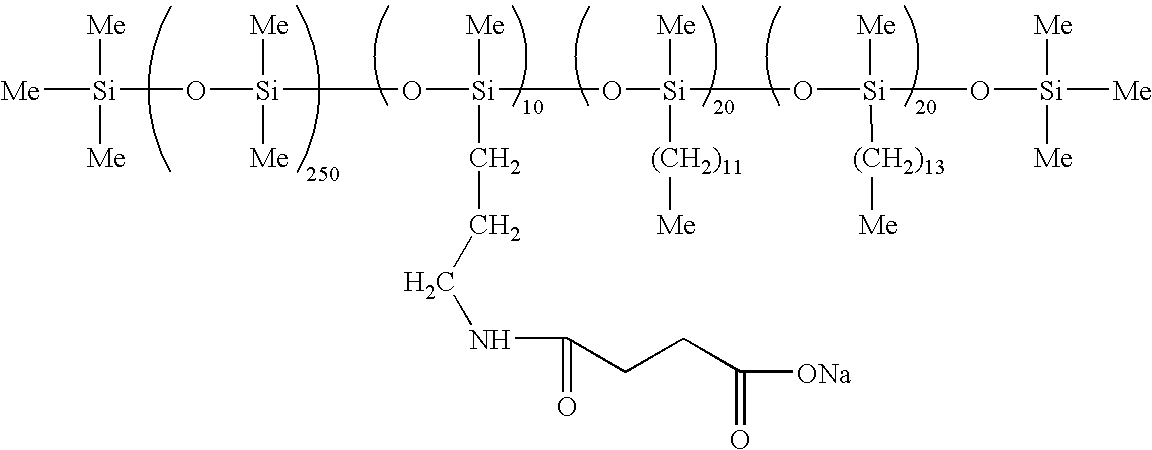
[Si]([Me])([Me])([Me])O[Si]([Me])([Me])O[Si](CCCNC(=O)CCC(=O)[ONa])([Me])O[Si]([Me])(O[Si]([Me])(O[Si]([Me])([Me])[Me])[(CH2)13][Me])[(CH2)11][Me]
